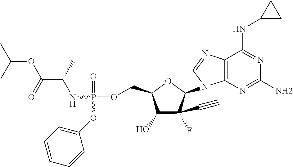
C12=C(N=C(N)N=C1NC1CC1)N(C1OC(COP(=O)(NC(C(OC(C)C)=O)C)OC3=CC=CC=C3)C(O)C1(C#C)F)C=N2
